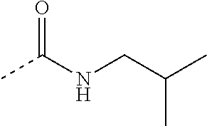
CC(CNC(C)=O)C
